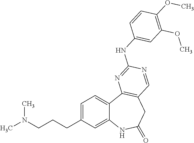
C1=C(CCCN(C)C)C=C2C(=C1)C1=C(CC(=O)N2)C=NC(NC2=CC(OC)=C(OC)C=C2)=N1
